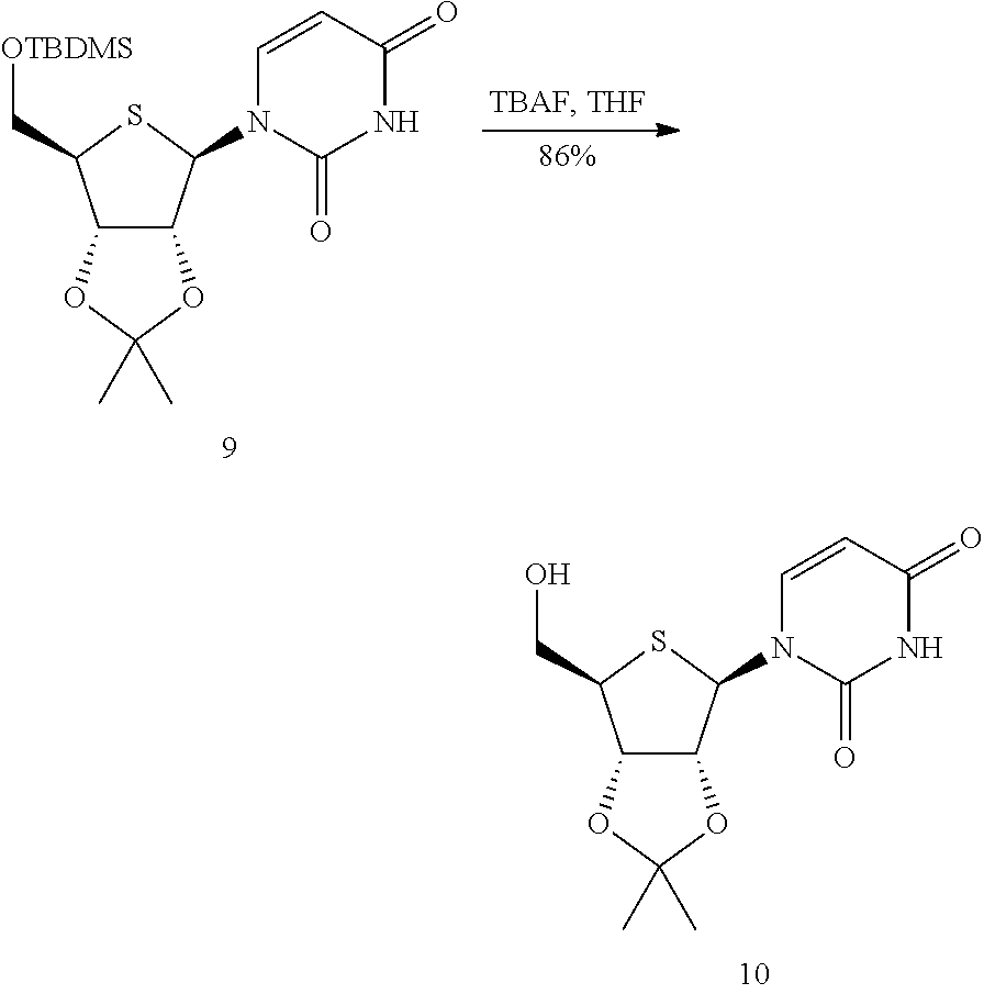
C12C(C(N3C(=O)NC(=O)C=C3)SC1CO)OC(C)(C)O2.C12C(C(N3C(=O)NC(=O)C=C3)SC1C[OTBDMS])OC(C)(C)O2
